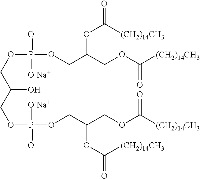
C(OP(OCC(COC([(CH2)14CH3])=O)OC(=O)[(CH2)14CH3])(=O)[O-Na+])C(COP(OCC(COC([(CH2)14CH3])=O)OC(=O)[(CH2)14CH3])([O-Na+])=O)O
